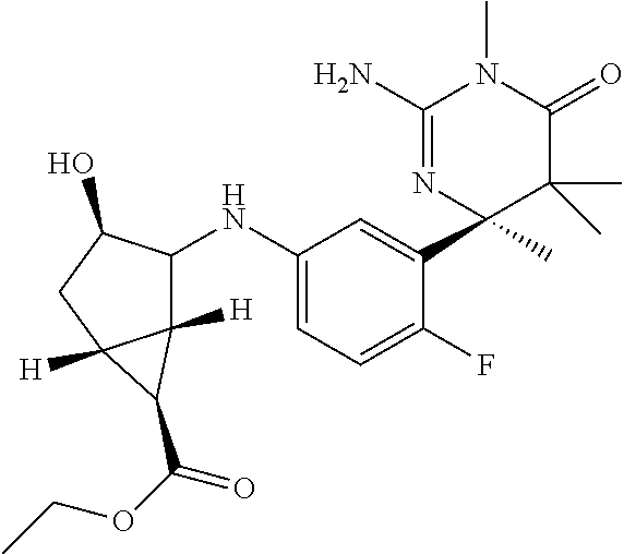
C1(NC2C3([H])C([H])(CC2O)C3C(OCC)=O)=CC=C(F)C(C2(C)C(C)(C)C(=O)N(C)C(N)=N2)=C1
